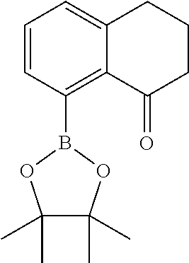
C1=CC(B2OC(C)(C)C(C)(C)O2)=C2C(=C1)CCCC2=O
